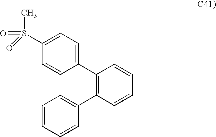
C1=CC(C2=C(C3=CC=CC=C3)C=CC=C2)=CC=C1S(C)(=O)=O
